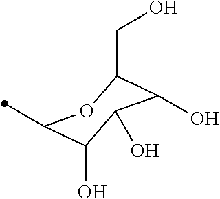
OC1C(O)C(O)C(C)OC1CO
